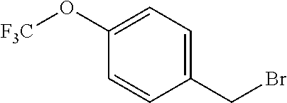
C1(CBr)=CC=C(O[F3C])C=C1
